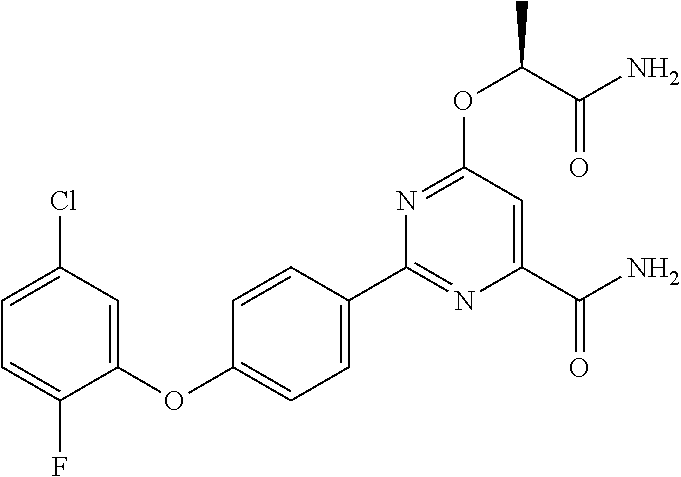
C1(C2=NC(C(N)=O)=CC(OC(C(=O)N)C)=N2)=CC=C(OC2=CC(Cl)=CC=C2F)C=C1
